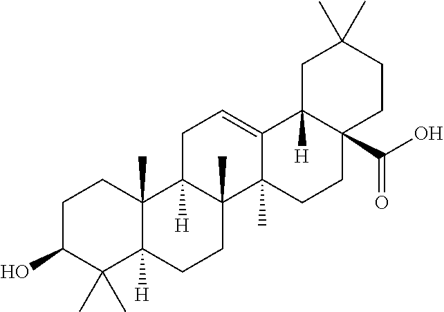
C1C(O)C(C)(C)C2([H])C(C)(C1)C1([H])C(C)(CC2)C2(C)C(=CC1)C1([H])C(C(O)=O)(CC2)CCC(C)(C)C1
